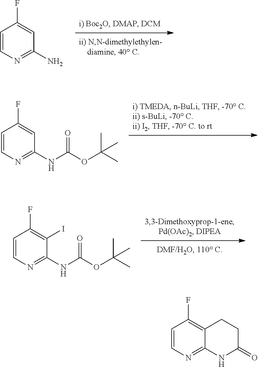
C1=CN=C(N)C=C1F.C1=CN=C(NC(OC(C)(C)C)=O)C=C1F.C1=CN=C(NC(OC(C)(C)C)=O)C(I)=C1F.C1=CN=C2C(=C1F)CCC(=O)N2
